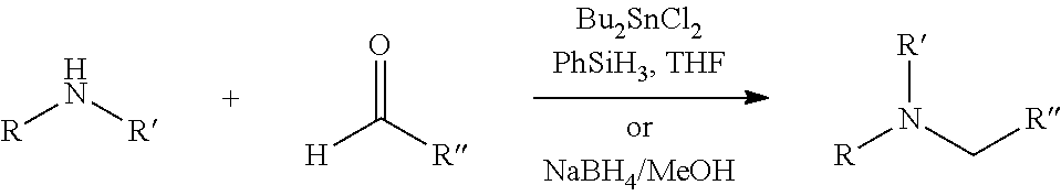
[R]N[R].[H]C([R])=O.[R]N(C[R])[R]
